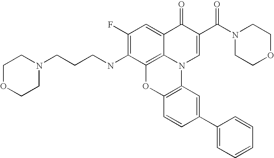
C1(F)=C(NCCCN2CCOCC2)C2=C3C(=C1)C(=O)C(C(N1CCOCC1)=O)=CN3C1=C(O2)C=CC(C2=CC=CC=C2)=C1
